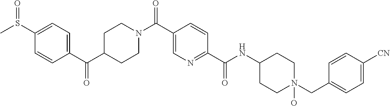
C(C1=CN=C(C(NC2CCN(CC3=CC=C([CN])C=C3)(O)CC2)=O)C=C1)(=O)N1CCC(C(C2=CC=C(S(C)=O)C=C2)=O)CC1
